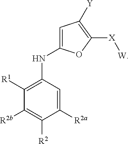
C1([R2b])=C([R2])C([R2a])=CC(NC2=CC([Y])=C([X][W])O2)=C1[R1]
